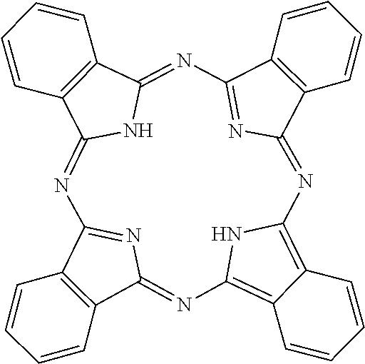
C12=C(C3=NC4=C5C(=C(N4)N=C4C6=C(C(=N4)N=C4C7=C(C(=NC1=N3)N4)C=CC=C7)C=CC=C6)C=CC=C5)C=CC=C2
